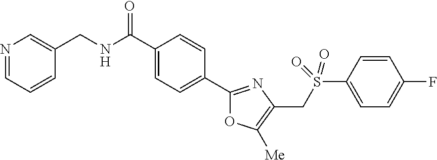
C1(C(NCC2=CN=CC=C2)=O)=CC=C(C2=NC(CS(C3=CC=C(F)C=C3)(=O)=O)=C([Me])O2)C=C1
